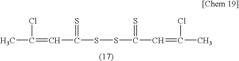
CC(=CC(SSC(C=C(C)Cl)=S)=S)Cl
